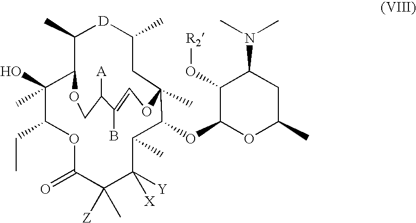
O1C(=O)C([Z])(C)C([X])([Y])C(C)C(OC2OC(C)CC(N(C)C)C2O[R2])C2(C)CC(C)[D]C(C)C(C(C)(O)C1CC)OCC([A])C(B)=CO2
